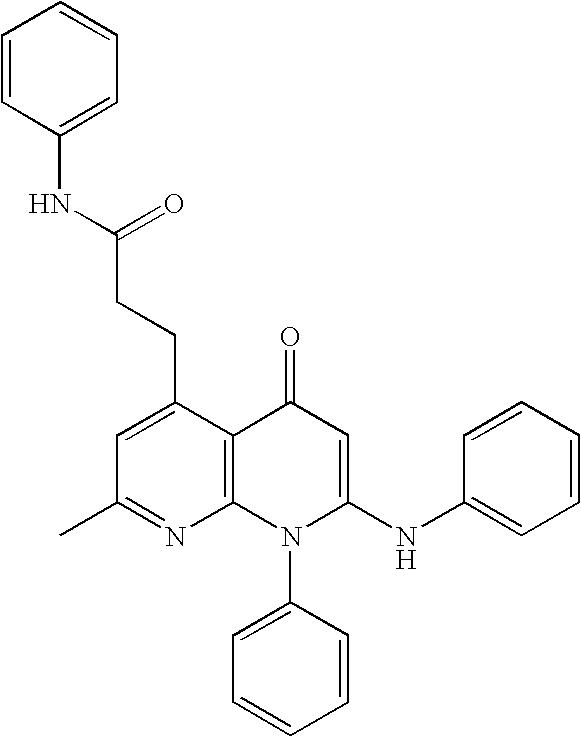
C1(C)=NC2=C(C(CCC(NC3=CC=CC=C3)=O)=C1)C(=O)C=C(NC1=CC=CC=C1)N2C1=CC=CC=C1
